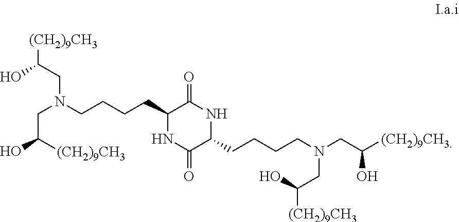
C1(CCCCN(CC(O)[(CH2)9CH3])CC([(CH2)9CH3])O)NC(=O)C(CCCCN(CC([(CH2)9CH3])O)CC(O)[(CH2)9CH3])NC1=O
